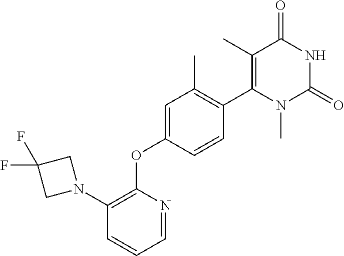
C1(C)=C(C2=C(C)C=C(OC3=C(N4CC(F)(F)C4)C=CC=N3)C=C2)N(C)C(=O)NC1=O
